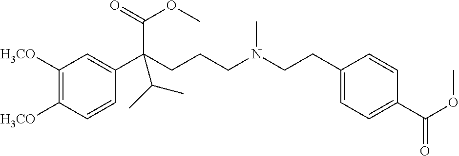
C1([H3CO])=C([H3CO])C=CC(C(CCCN(CCC2=CC=C(C(OC)=O)C=C2)C)(C(=O)OC)C(C)C)=C1
